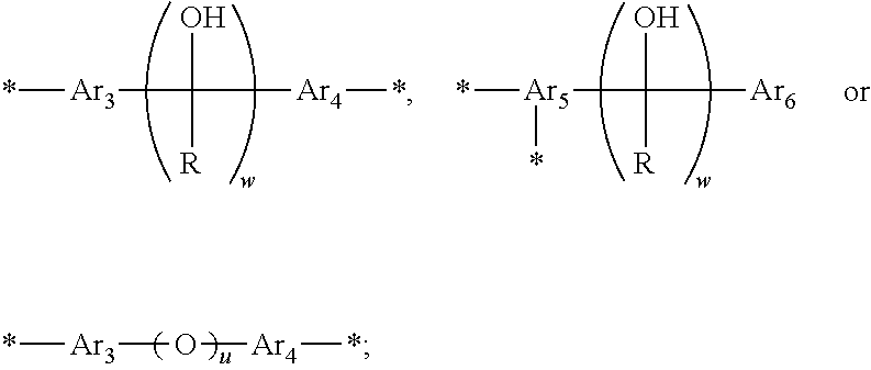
*[Ar3]C([Ar4]*)(O)[R].*[Ar5](C([Ar6])(O)[R])*.*[Ar3]O[Ar4]*
